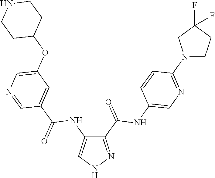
C1(C(=O)NC2=CN=C(N3CCC(F)(F)C3)C=C2)=NNC=C1NC(C1=CC(OC2CCNCC2)=CN=C1)=O
